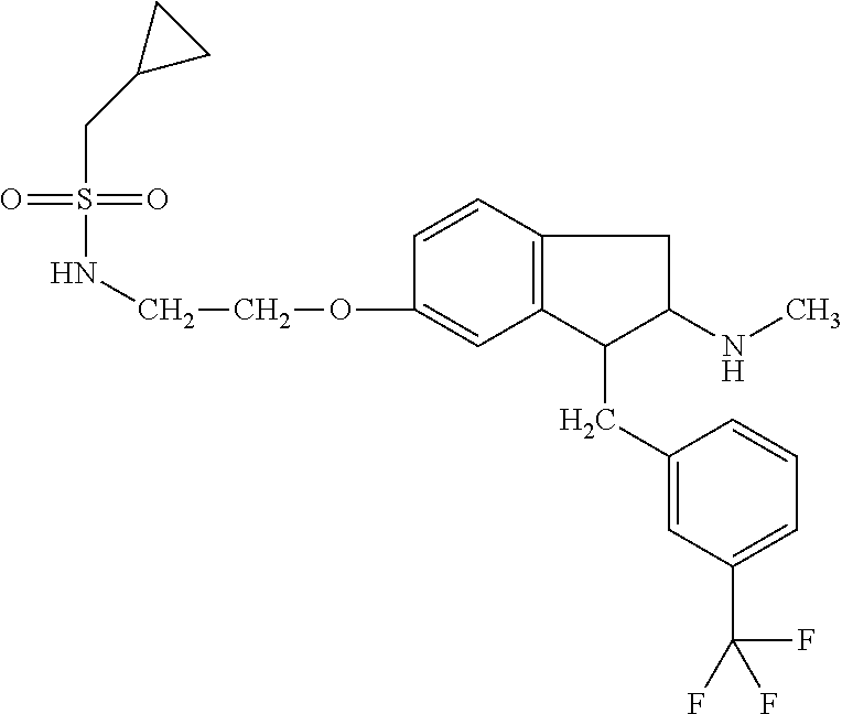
O=S(=O)(CC1CC1)NCCOC1=CC2=C(C=C1)CC(NC)C2CC1=CC(C(F)(F)F)=CC=C1
